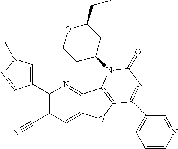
C1(C2=CN(C)N=C2)=C(C#N)C=C2C(=N1)C1=C(O2)C(C2=CC=CN=C2)=NC(=O)N1C1CCOC(CC)C1
